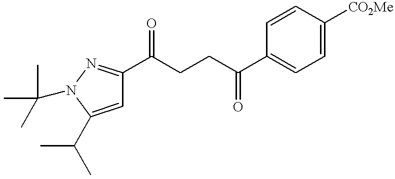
C1=C(C(C)C)N(C(C)(C)C)N=C1C(CCC(C1=CC=C([CO2Me])C=C1)=O)=O
